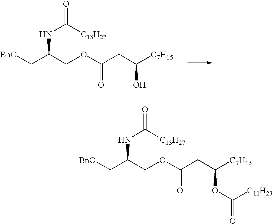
N(C(COC(CC([C7H15])O)=O)C[BnO])C([C13H27])=O.N(C(COC(CC([C7H15])OC(=O)[C11H23])=O)C[BnO])C([C13H27])=O
